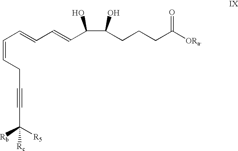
C(=CCC#CC([R5])([Rb])[Rc])C=CC=CC(C(CCCC([ORa])=O)O)O
